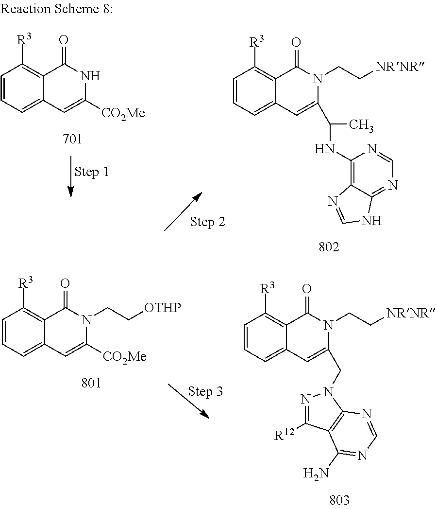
C1=CC=C2C(=C1[R3])C(=O)NC([CO2Me])=C2.C1(NC(C)C2=CC3=CC=CC([R3])=C3C(=O)N2CC[NRNR])=C2C(=NC=N1)NC=N2.C1=CC=C2C(=C1[R3])C(=O)N(CC[OTHP])C([CO2Me])=C2.C1=CC=C2C(=C1[R3])C(=O)N(CC[NRNR])C(CN1N=C([R12])C3=C1N=CN=C3N)=C2
